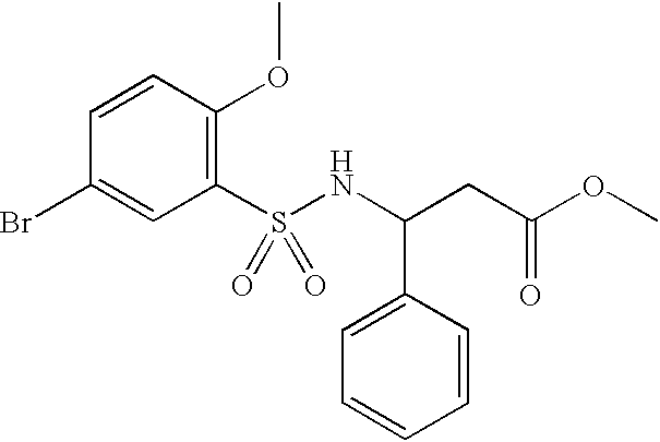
C1=CC(OC)=C(S(NC(CC(OC)=O)C2=CC=CC=C2)(=O)=O)C=C1Br
